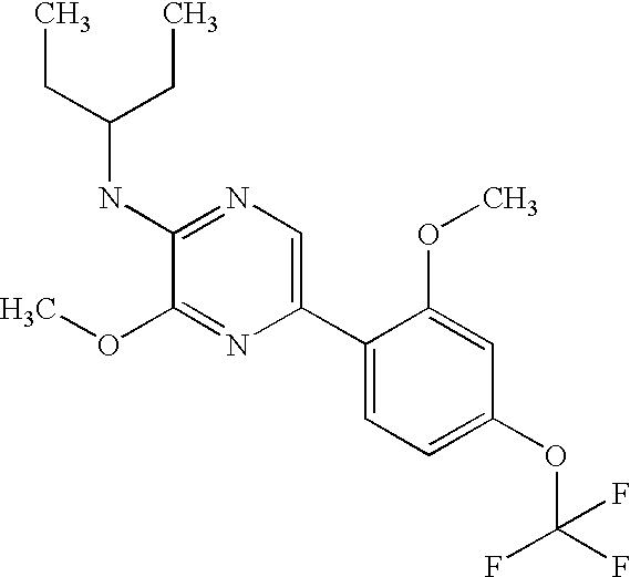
C1(NC(CC)CC)=NC=C(C2=CC=C(OC(F)(F)F)C=C2OC)N=C1OC
